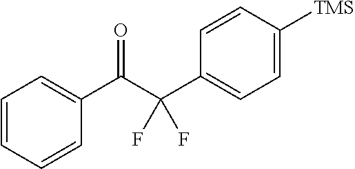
C1=CC=CC(C(C(C2=CC=C([TMS])C=C2)(F)F)=O)=C1
